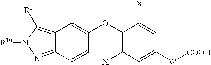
C12=NN([R10])C([R1])=C1C=C(OC1=C([X])C=C([W][COOH])C=C1[X])C=C2
